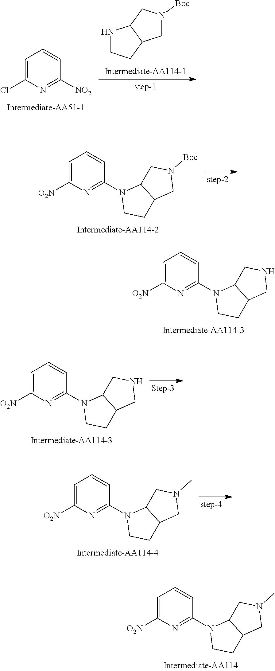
C1=C([O2N])N=C(N2CCC3C2CNC3)C=C1.C1=C([O2N])N=C(N2CCC3C2CN(C)C3)C=C1.C1=C(Cl)N=C([NO2])C=C1.N1CCC2C1CN([Boc])C2.C1=C([O2N])N=C(N2CCC3C2CN([Boc])C3)C=C1.C1=C([O2N])N=C(N2CCC3C2CNC3)C=C1.C1=C([O2N])N=C(N2CCC3C2CN(C)C3)C=C1
